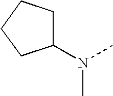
C1(N(C)C)CCCC1
